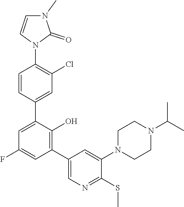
C1(C2=C(O)C(C3=CC(Cl)=C(N4C(=O)N(C)C=C4)C=C3)=CC(F)=C2)=CN=C(SC)C(N2CCN(C(C)C)CC2)=C1
